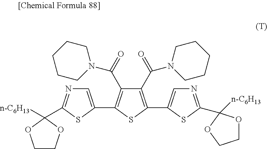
C1=C(C2=C(C(=O)N3CCCCC3)C(C(N3CCCCC3)=O)=C(C3=CN=C(C4([n-C6H13])OCCO4)S3)S2)SC(C2([n-C6H13])OCCO2)=N1
